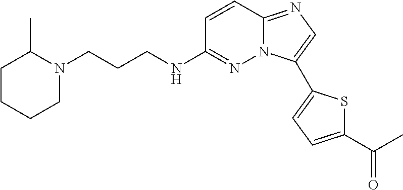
N1(CCCNC2=NN3C(=NC=C3C3=CC=C(C(=O)C)S3)C=C2)C(C)CCCC1
